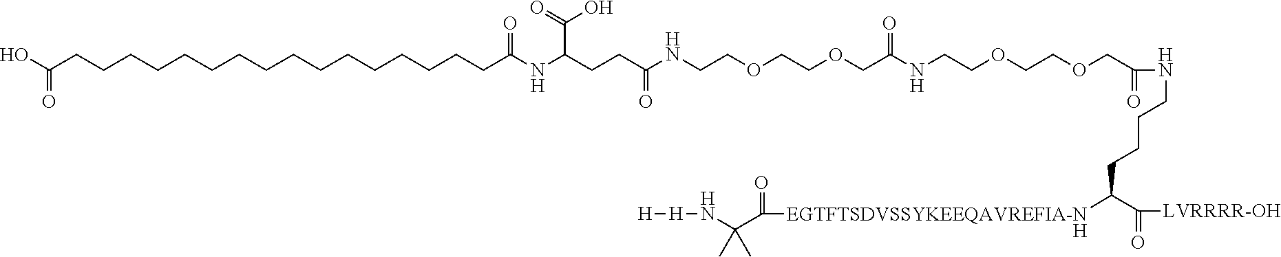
C(=O)(O)CCCCCCCCCCCCCCCCC(NC(CCC(NCCOCCOCC(NCCOCCOCC(=O)NCCCCC(C(=O)[LVRRRR-OH])[EGTFTSDVSSYKEEQAVREFIA-N]C(C(N[H][H])(C)C)=O)=O)=O)C(O)=O)=O.[H]
